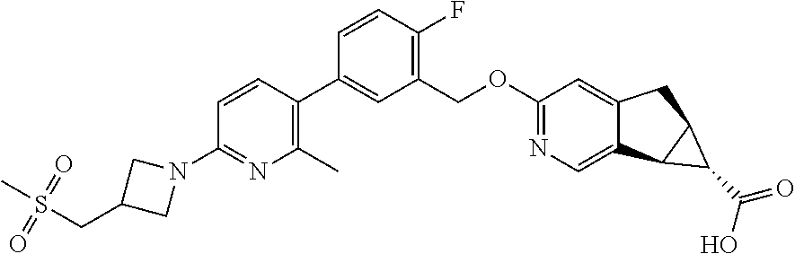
C1(N2CC(CS(C)(=O)=O)C2)=NC(C)=C(C2=CC(COC3=NC=C4C(=C3)CC3C4C3C(=O)O)=C(F)C=C2)C=C1
